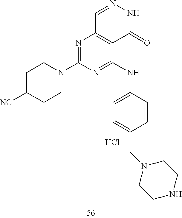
C1=NNC(=O)C2=C1N=C(N1CCC([NC])CC1)N=C2NC1=CC=C(CN2CCNCC2)C=C1.Cl
